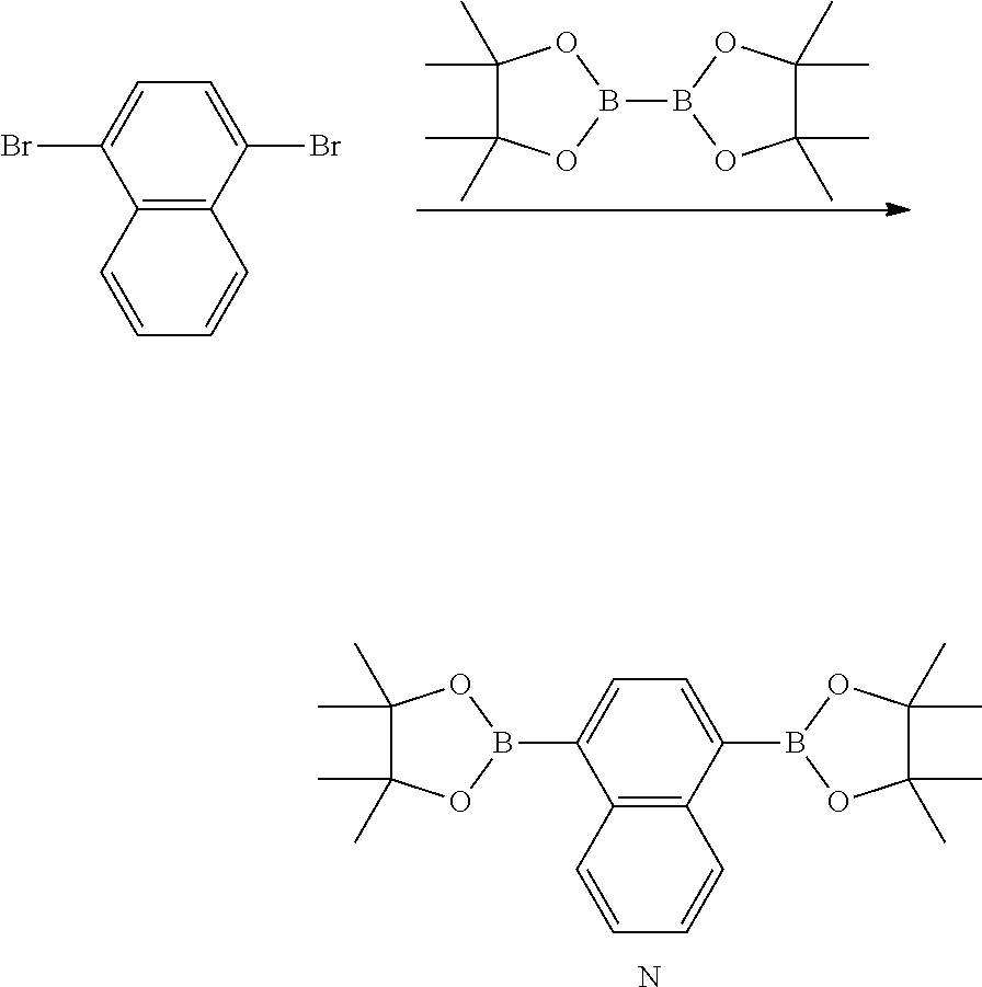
C1=C(B2OC(C)(C)C(C)(C)O2)C2=C(C(B3OC(C)(C)C(C)(C)O3)=C1)C=CC=C2.N.C1(C)(C)C(C)(C)OB(B2OC(C)(C)C(C)(C)O2)O1.C1=C(Br)C2=C(C(Br)=C1)C=CC=C2
